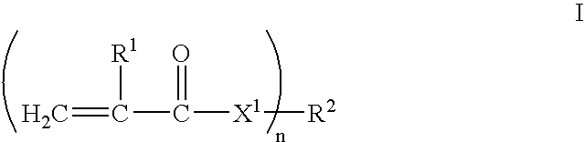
C=C([R1])C(=O)[X1][R2]
